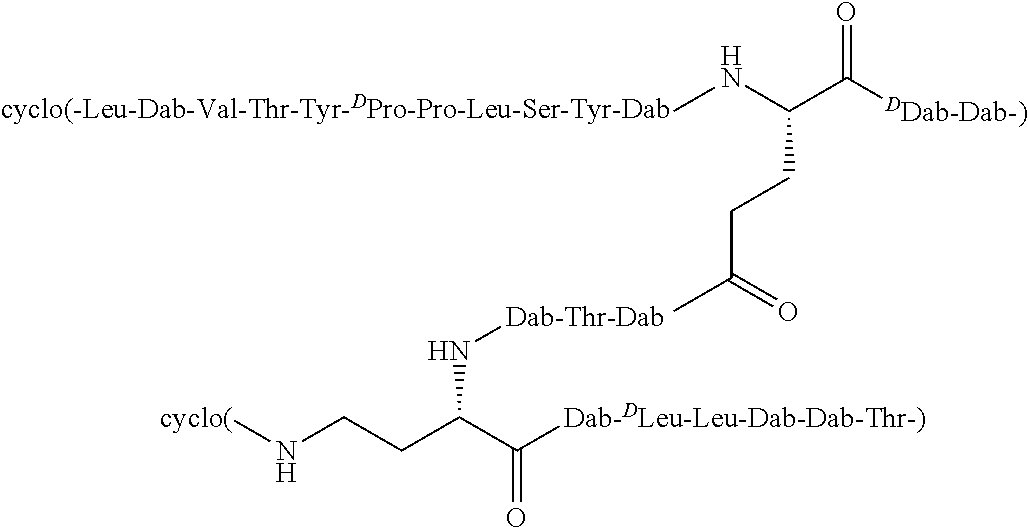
[cyclo(]NCCC(C([Dab-DLeu-Leu-Dab-Dab-Thr-)])=O)N[Dab-Thr-Dab].N(C)C(C([DDab-Dab-)])=O)CCC(C)=O.[cyclo(-Leu-Dab-Val-Thr-Tyr-DPro-Pro-Leu-Ser-Tyr-Dab]
